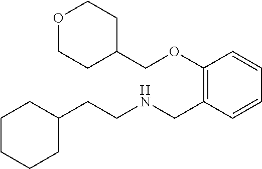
C1(CCNCC2=C(OCC3CCOCC3)C=CC=C2)CCCCC1
